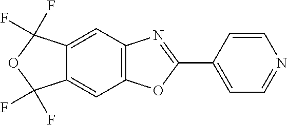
C12=CC3=C(C=C1C(F)(F)OC2(F)F)OC(C1=CC=NC=C1)=N3
